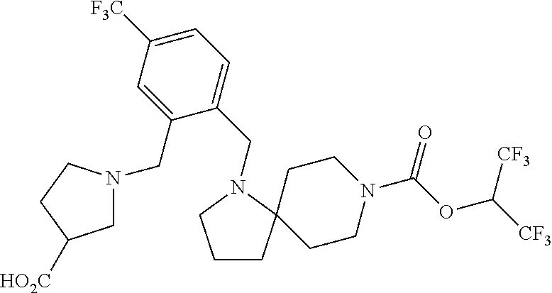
C1CC2(CCN(C(OC([CF3])[CF3])=O)CC2)N(CC2=CC=C([F3C])C=C2CN2CC([HO2C])CC2)C1
